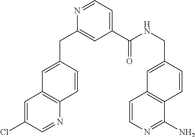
N1=CC=C(C(NCC2=CC3=C(C=C2)C(N)=NC=C3)=O)C=C1CC1=CC2=C(C=C1)N=CC(Cl)=C2
